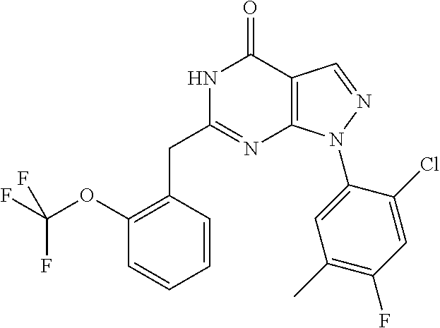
N1C(CC2=C(OC(F)(F)F)C=CC=C2)=NC2=C(C1=O)C=NN2C1=CC(C)=C(F)C=C1Cl
